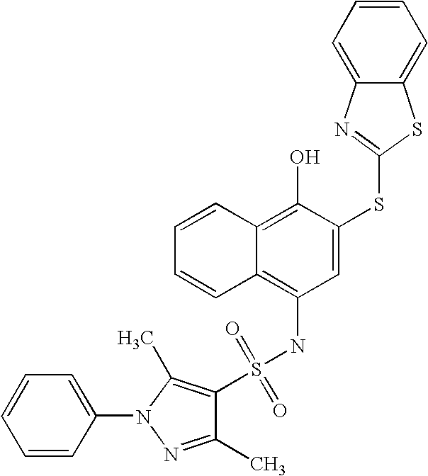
C1=CC=CC2=C(O)C(SC3=NC4=CC=CC=C4S3)=CC(NS(=O)(=O)C3=C(C)N(C4=CC=CC=C4)N=C3C)=C12
